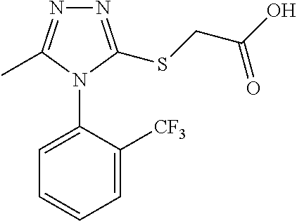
C1=C([CF3])C(N2C(C)=NN=C2SCC(O)=O)=CC=C1
